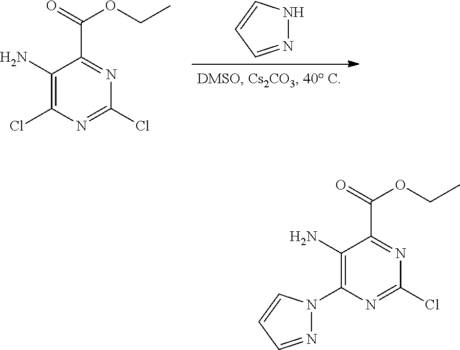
N1=CC=CN1.C1(N)=C(Cl)N=C(Cl)N=C1C(=O)OCC.C1(N)=C(N2N=CC=C2)N=C(Cl)N=C1C(=O)OCC
